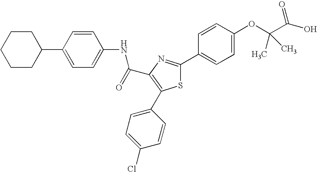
C(C1=C(C2=CC=C(Cl)C=C2)SC(C2=CC=C(OC(C(O)=O)(C)C)C=C2)=N1)(NC1=CC=C(C2CCCCC2)C=C1)=O
